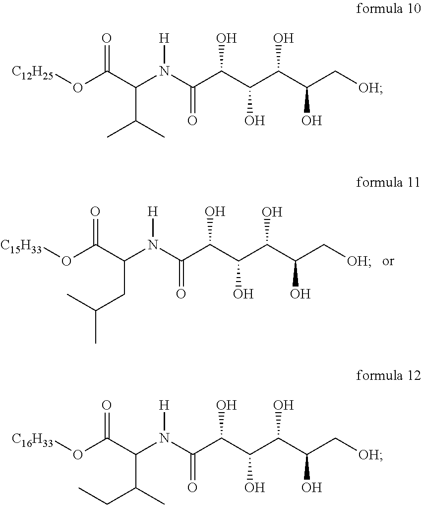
O(C(C(N(C(C(C(C(C(C[OH])O)O)O)O)=O)[H])CC(C)C)=O)[C15H33].O(C(C(N(C(C(C(C(C(C[OH])O)O)O)O)=O)[H])C(C)C)=O)[C12H25].O(C(C(N(C(C(C(C(C(C[OH])O)O)O)O)=O)[H])C(CC)C)=O)[C16H33]
